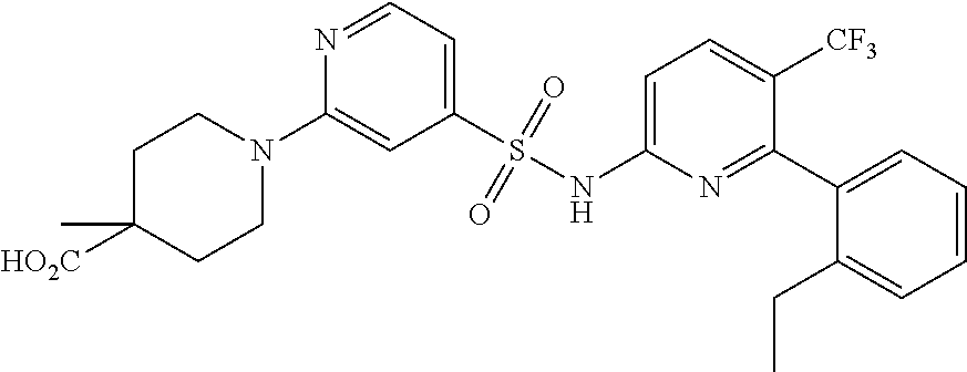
S(NC1=CC=C([CF3])C(C2=CC=CC=C2CC)=N1)(C1=CC=NC(N2CCC([HO2C])(C)CC2)=C1)(=O)=O
